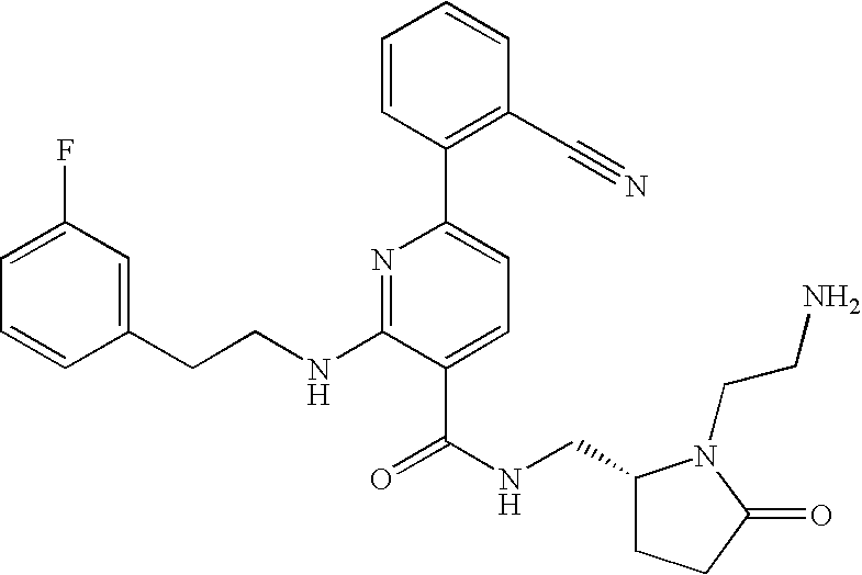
C1=CC(CCNC2=NC(C3=C(C#N)C=CC=C3)=CC=C2C(NCC2CCC(=O)N2CCN)=O)=CC(F)=C1
